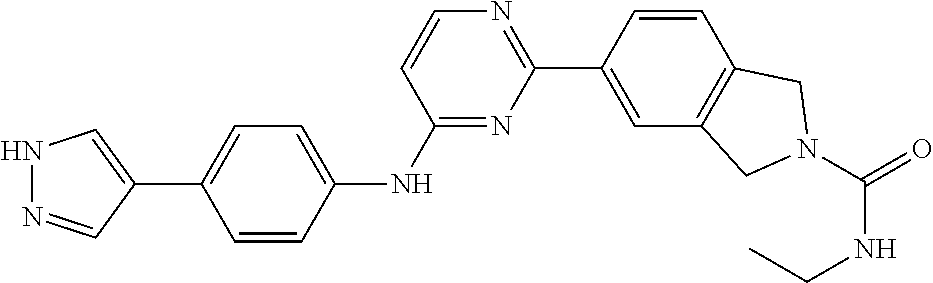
N1N=CC(C2=CC=C(NC3=NC(C4=CC5=C(C=C4)CN(C(=O)NCC)C5)=NC=C3)C=C2)=C1
